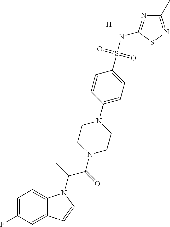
[H].C1=C(F)C=C2C(=C1)N(C(C(N1CCN(C3=CC=C(S(NC4=NC(C)=NS4)(=O)=O)C=C3)CC1)=O)C)C=C2
